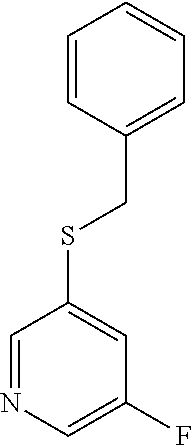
C1=CC(CSC2=CC(F)=CN=C2)=CC=C1
